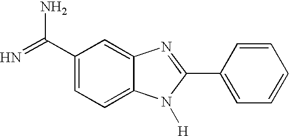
C1(C(=N)N)=CC=C2C(=C1)N=C(C1=CC=CC=C1)N2[H]
